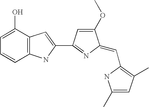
C1=C(O)C2=C(C=C1)NC(C1=NC(=CC3=C(C)C=C(C)N3)C(OC)=C1)=C2
